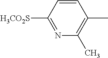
C1=CC([H3CO2S])=NC(C)=C1C
